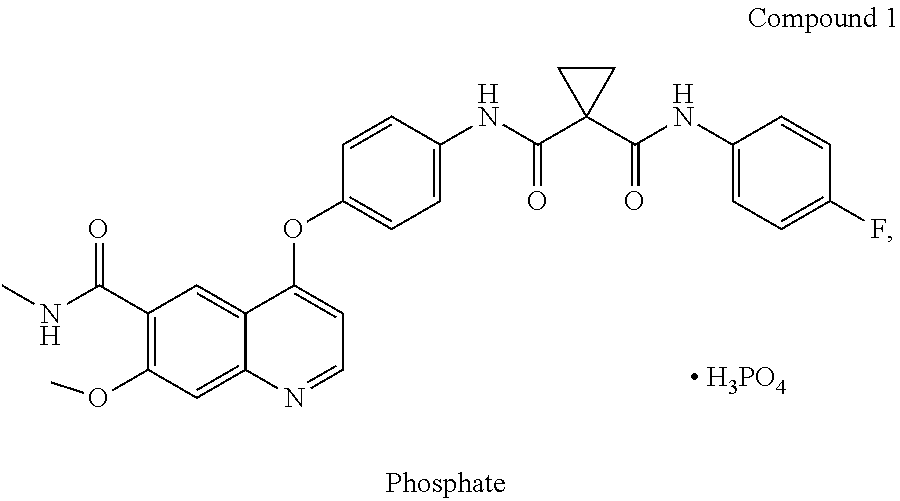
C1(C(NC)=O)=C(OC)C=C2C(=C1)C(OC1=CC=C(NC(C3(C(NC4=CC=C(F)C=C4)=O)CC3)=O)C=C1)=CC=N2.[ H3PO4]
